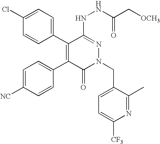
C1=C(Cl)C=CC(C2=C(C3=CC=C([NC])C=C3)C(=O)N(CC3=CC=C([CF3])N=C3C)N=C2NNC(C[OCH3])=O)=C1
